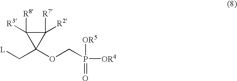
C(C1(OCP([OR5])(=O)[OR4])C([R8])([R3])C1([R7])[R2])[L]
